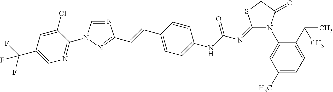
N1=CN(C2=NC=C(C(F)(F)F)C=C2Cl)N=C1C=CC1=CC=C(NC(N=C2N(C3=CC(C)=CC=C3C(C)C)C(=O)CS2)=O)C=C1
